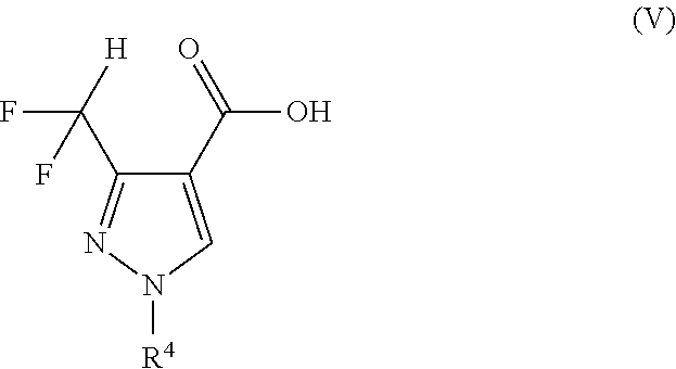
C1(C(=O)O)=CN([R4])N=C1C([H])(F)F
